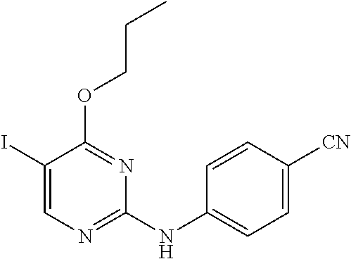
C1(I)=CN=C(NC2=CC=C([CN])C=C2)N=C1OCCC
